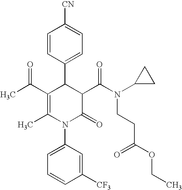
C1=CC(C2C(C(C)=O)=C(C)N(C3=CC=CC([CF3])=C3)C(=O)C2C(N(C2CC2)CCC(OCC)=O)=O)=CC=C1[CN]
